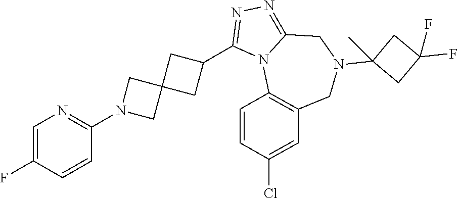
C1=C(F)C=CC(N2CC3(C2)CC(C2=NN=C4N2C2=C(CN(C5(C)CC(F)(F)C5)C4)C=C(Cl)C=C2)C3)=N1
